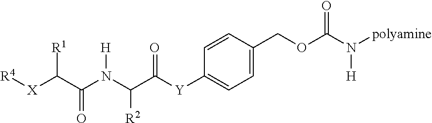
[R4][X]C(C(N(C(C([Y]C1=CC=C(COC(N([polyamine])[H])=O)C=C1)=O)[R2])[H])=O)[R1]
